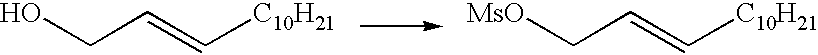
OCC=C[C10H21].[MsO]CC=C[C10H21]
